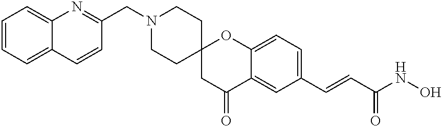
C(=CC(NO)=O)C1=CC=C2C(=C1)C(=O)CC1(CCN(CC3=NC4=CC=CC=C4C=C3)CC1)O2
